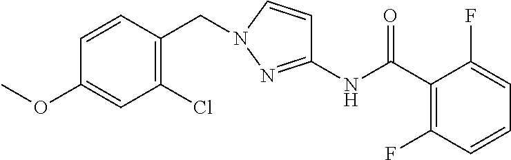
C1(Cl)=C(CN2C=CC(NC(=O)C3=C(F)C=CC=C3F)=N2)C=CC(OC)=C1
